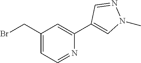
BrCC1=CC=NC(C2=CN(C)N=C2)=C1
